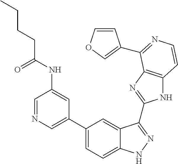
C1(C2=CN=CC(NC(CCCC)=O)=C2)=CC=C2C(=C1)C(C1=NC3=C(N1)C=CN=C3C1=COC=C1)=NN2
